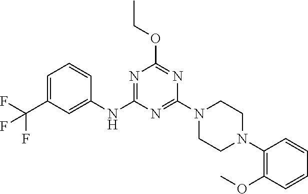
C1=C(C(F)(F)F)C=C(NC2=NC(OCC)=NC(N3CCN(C4=C(OC)C=CC=C4)CC3)=N2)C=C1
